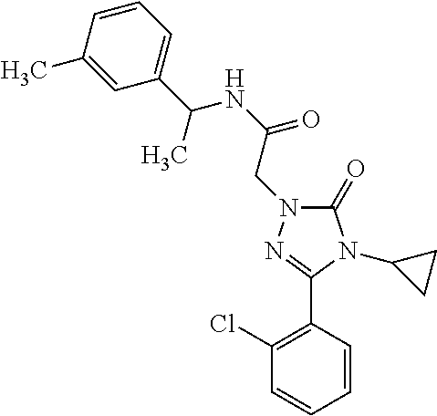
C1(C)=CC(C(NC(=O)CN2C(=O)N(C3CC3)C(C3=C(Cl)C=CC=C3)=N2)C)=CC=C1
